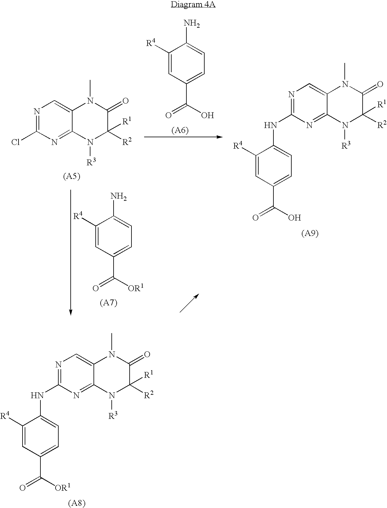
N1=C(Cl)N=C2C(=C1)N(C)C(=O)C([R2])([R1])N2[R3].C1([R4])=CC(C(O)=O)=CC=C1N.N1=C(NC2=CC=C(C(O)=O)C=C2[R4])N=C2C(=C1)N(C)C(=O)C([R2])([R1])N2[R3].C1([R4])=CC(C([OR1])=O)=CC=C1N.N1=C(NC2=CC=C(C([OR1])=O)C=C2[R4])N=C2C(=C1)N(C)C(=O)C([R2])([R1])N2[R3]
